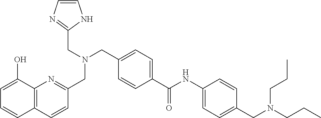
C1=C(C(=O)NC2=CC=C(CN(CCC)CCC)C=C2)C=CC(CN(CC2=NC=CN2)CC2=NC3=C(C=C2)C=CC=C3O)=C1
